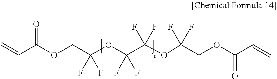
C=CC(OCC(OC(C(OC(COC(C=C)=O)(F)F)(F)F)(F)F)(F)F)=O
